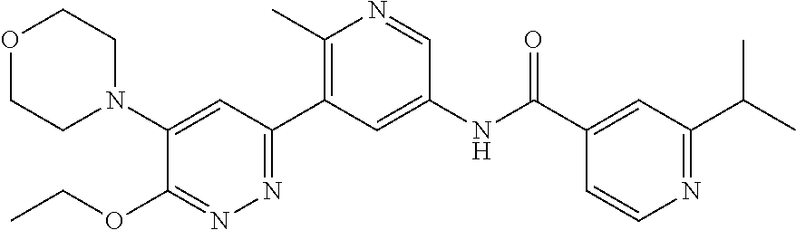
C1(N2CCOCC2)=CC(C2=C(C)N=CC(NC(C3=CC(C(C)C)=NC=C3)=O)=C2)=NN=C1OCC
